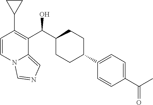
C1=CN2C(=CN=C2)C(C(C2CCC(C3=CC=C(C(C)=O)C=C3)CC2)O)=C1C1CC1
